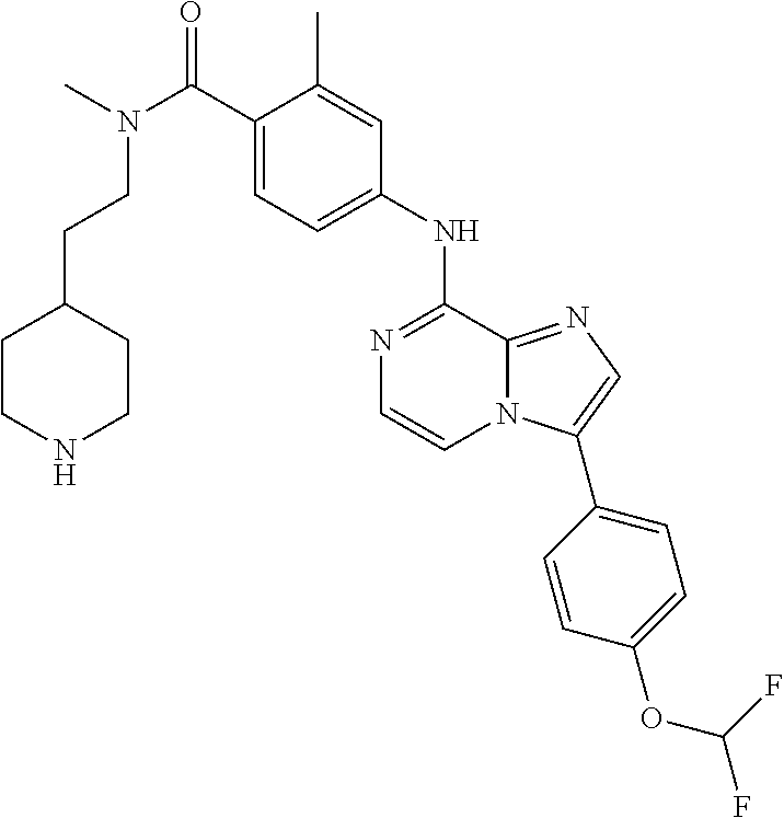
C(N(C)C(C1=CC=C(NC2=NC=CN3C2=NC=C3C2=CC=C(OC(F)F)C=C2)C=C1C)=O)CC1CCNCC1
